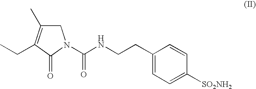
C1C(C)=C(CC)C(=O)N1C(NCCC1=CC=C([SO2NH2])C=C1)=O
